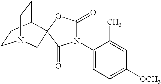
C1CC2CCN1CC21OC(=O)N(C2=CC=C([OCH3])C=C2C)C1=O
